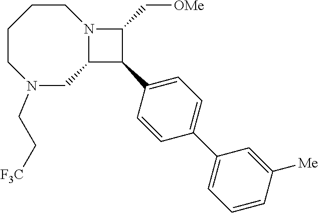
C1CCCN(CC[F3C])CC2N1C(C[OMe])C2C1=CC=C(C2=CC=CC([Me])=C2)C=C1
